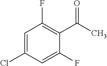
C1=C(Cl)C=C(F)C(C(C)=O)=C1F
